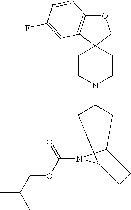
O1C2=C(C3(C1)CCN(C1CC4N(C(OCC(C)C)=O)C(C1)CC4)CC3)C=C(F)C=C2
